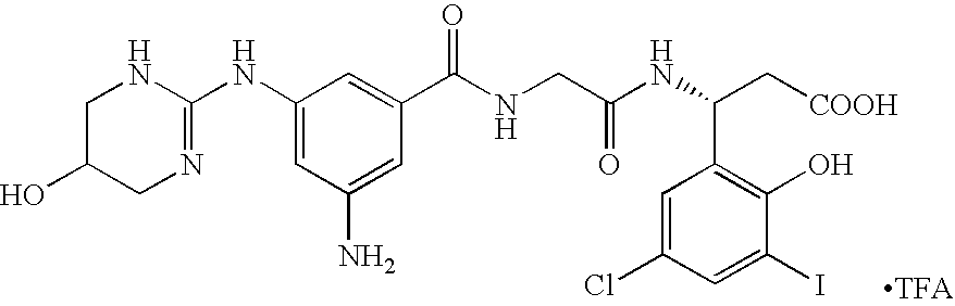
C1(NC2=NCC(O)CN2)=CC(N)=CC(C(NCC(NC(C[COOH])C2=C(O)C(I)=CC(Cl)=C2)=O)=O)=C1
